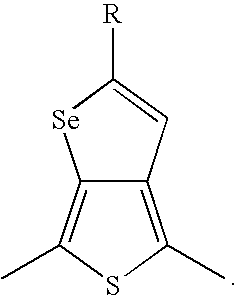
C12=C(C)SC(C)=C1C=C([R])[Se]2
